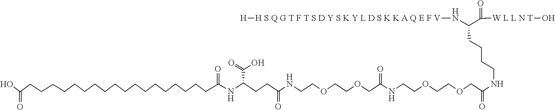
OC(=O)CCCCCCCCCCCCCCCCCCC(=O)NC(CCC(NCCOCCOCC(NCCOCCOCC(NCCCCC(C([W L L N T]O)=O)N[H S Q G T F T S D Y S K Y L D S K K A Q E F V][H])=O)=O)=O)C(=O)O
